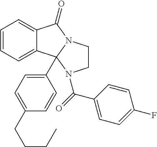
C1=CC=C2C(=C1)C1(C3=CC=C(CCCC)C=C3)N(C2=O)CCN1C(=O)C1=CC=C(F)C=C1
